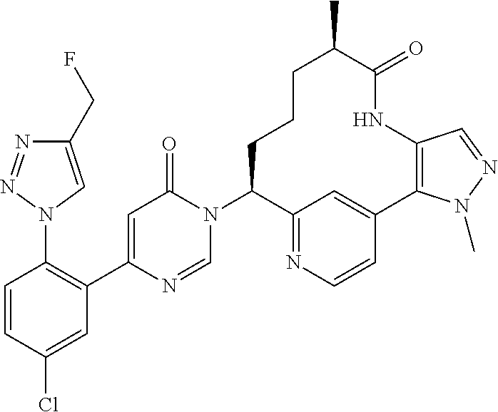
C1=CC(Cl)=CC(C2=CC(=O)N(C3C4=NC=CC(=C4)C4=C(NC(=O)C(C)CCC3)C=NN4C)C=N2)=C1N1C=C(CF)N=N1
